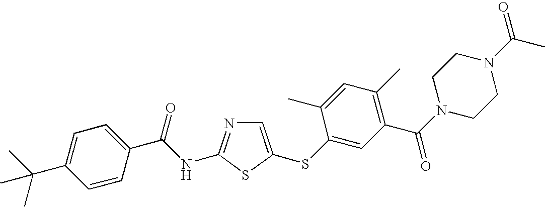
C1=C(SC2=CC(C(N3CCN(C(C)=O)CC3)=O)=C(C)C=C2C)SC(NC(C2=CC=C(C(C)(C)C)C=C2)=O)=N1
